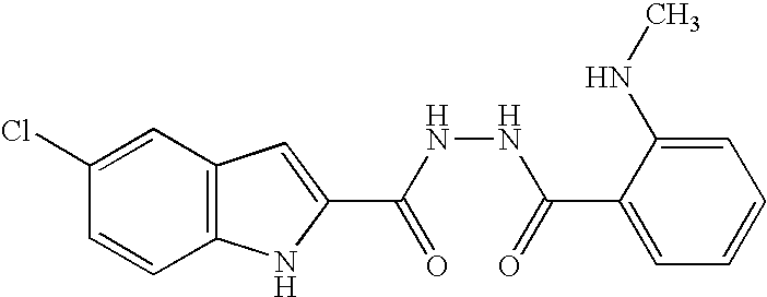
C12=C(C=C(Cl)C=C1)C=C(C(NNC(C1=CC=CC=C1NC)=O)=O)N2
